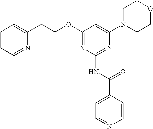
C1=CC=NC(CCOC2=NC(NC(C3=CC=NC=C3)=O)=NC(N3CCOCC3)=C2)=C1
